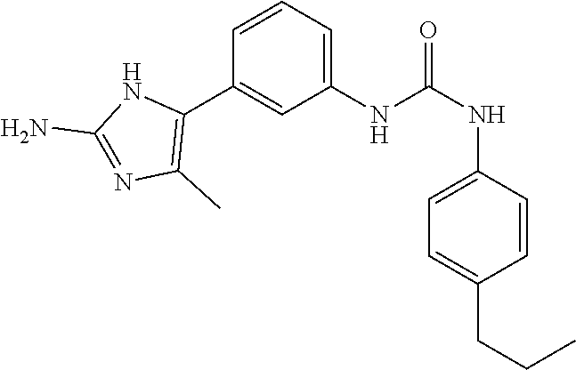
C1(NC(NC2=CC=C(CCC)C=C2)=O)=CC=CC(C2=C(C)N=C(N)N2)=C1
